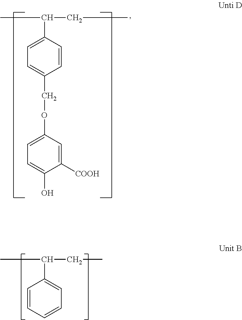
CC(CC)C1=CC=C(COC2=CC=C(O)C([COOH])=C2)C=C1.CC(CC)C1=CC=CC=C1
